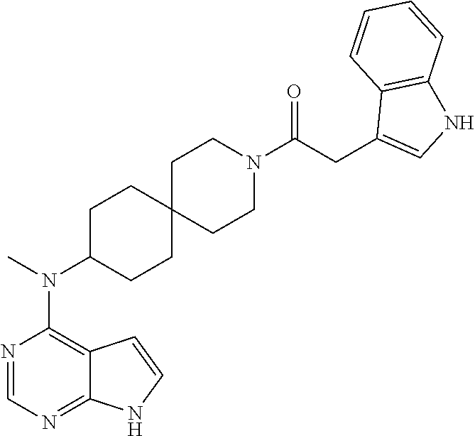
N1=CN=C2C(=C1N(C)C1CCC3(CC1)CCN(C(CC1=CNC4=C1C=CC=C4)=O)CC3)C=CN2
